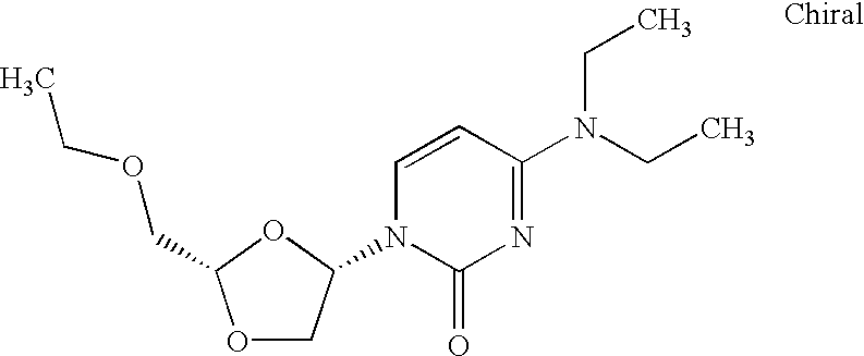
O1CC(N2C(=O)N=C(N(CC)CC)C=C2)OC1COCC
